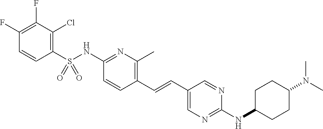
C1(S(NC2=NC(C)=C(C=CC3=CN=C(NC4CCC(N(C)C)CC4)N=C3)C=C2)(=O)=O)=C(Cl)C(F)=C(F)C=C1
